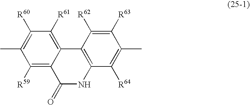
C1([R59])=C2C(=C([R61])C([R60])=C1C)C1=C(C([R64])=C(C)C([R63])=C1[R62])NC2=O
